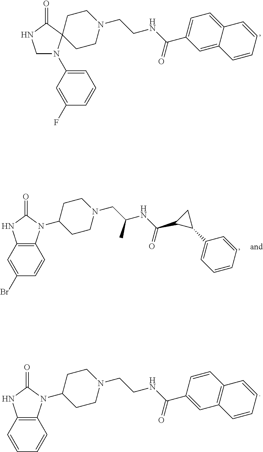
C1N(C2=CC=CC(F)=C2)C2(C(=O)N1)CCN(CCNC(C1=CC=C3C(=C1)C=CC=C3)=O)CC2.C1CN(CC(NC(C2C(C3=CC=CC=C3)C2)=O)C)CCC1N1C2=C(NC1=O)C=C(Br)C=C2.C1CN(CCNC(C2=CC3=C(C=C2)C=CC=C3)=O)CCC1N1C2=C(NC1=O)C=CC=C2
